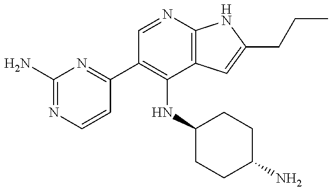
C1(N)=NC=CC(C2=C(NC3CCC(N)CC3)C3=C(N=C2)NC(CCC)=C3)=N1
